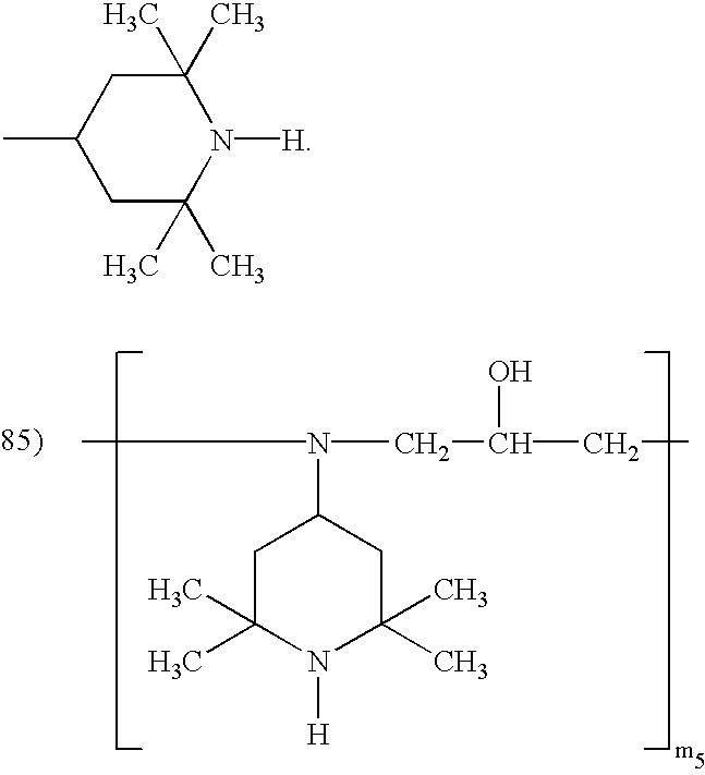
C1C(C)(C)N([H])C(C)(C)CC1C.CN(CC(CC)O)C1CC(C)(C)N([H])C(C)(C)C1
